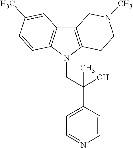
C12=C(N(CC(C3=CC=NC=C3)(O)C)C3=C1C=C(C)C=C3)CCN(C)C2
